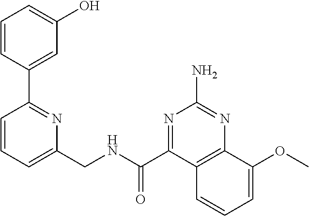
C1=CC=C(CNC(=O)C2=NC(N)=NC3=C2C=CC=C3OC)N=C1C1=CC(O)=CC=C1
